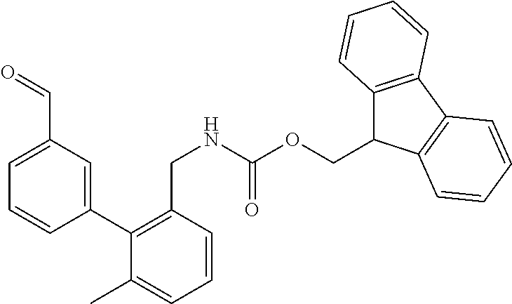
C1(C2=C(CNC(OCC3C4=C(C5=C3C=CC=C5)C=CC=C4)=O)C=CC=C2C)=CC(C=O)=CC=C1
